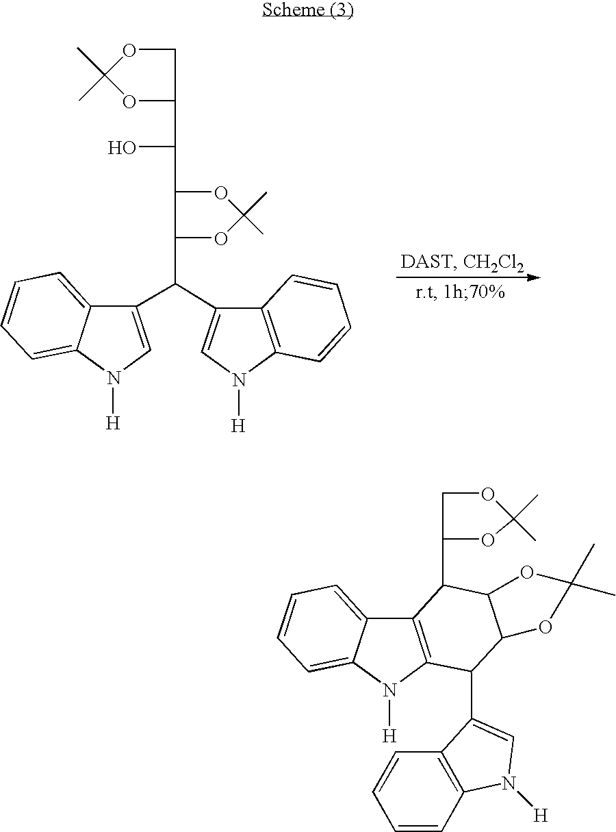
C1(C(C2=CN([H])C3=C2C=CC=C3)C2OC(C)(C)OC2C(O)C2OC(C)(C)OC2)=CN([H])C2=CC=CC=C12.C12=C(N([H])C3=CC=CC=C13)C(C1=CN([H])C3=C1C=CC=C3)C1C(C2C2OC(C)(C)OC2)OC(C)(C)O1
